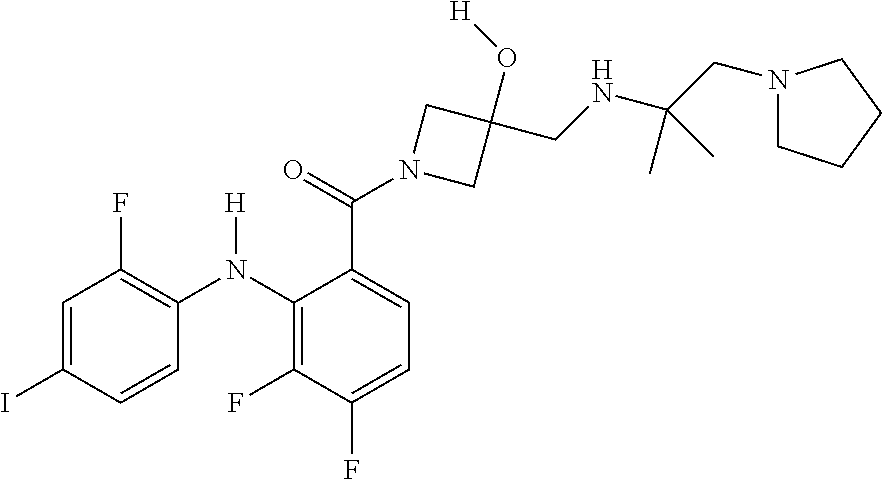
C1=C(I)C=CC(N(C2=C(F)C(F)=CC=C2C(=O)N2CC(O[H])(CNC(CN3CCCC3)(C)C)C2)[H])=C1F
